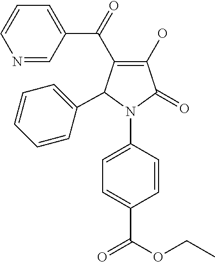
C1(O)=C(C(C2=CC=CN=C2)=O)C(C2=CC=CC=C2)N(C2=CC=C(C(=O)OCC)C=C2)C1=O
